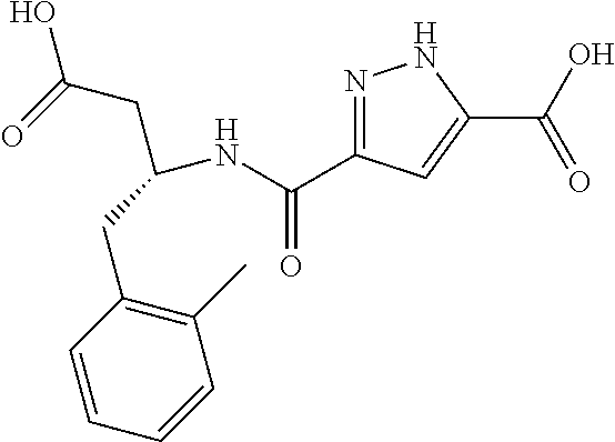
N1=C(C(NC(CC(O)=O)CC2=C(C)C=CC=C2)=O)C=C(C(=O)O)N1
